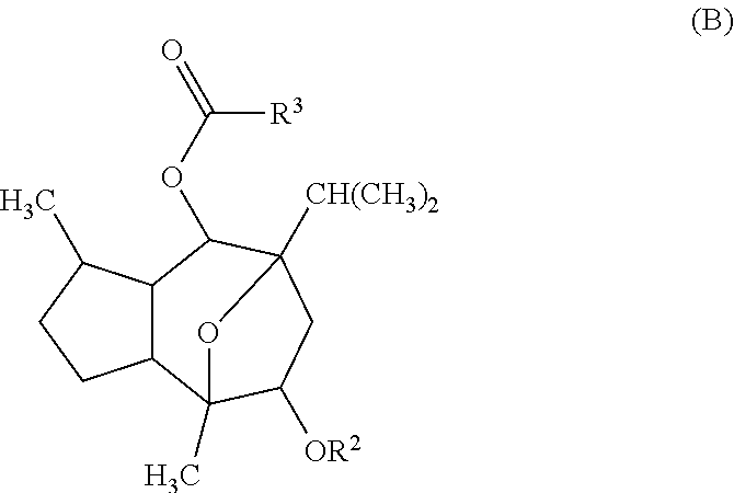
O(C1C2C(C3(C)C([OR2])CC1([CH(CH3)2])O3)CCC2C)C(=O)[R3]
